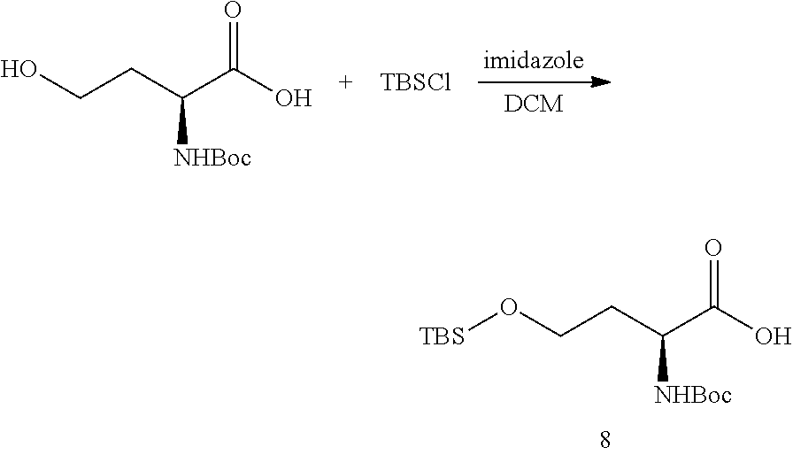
C(CC(C(O)=O)[NHBoc])O[TBS].C(CC(C(O)=O)[NHBoc])O.[TBSCl]
